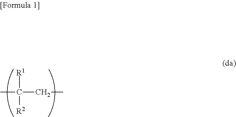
CC([R1])([R2])CC
